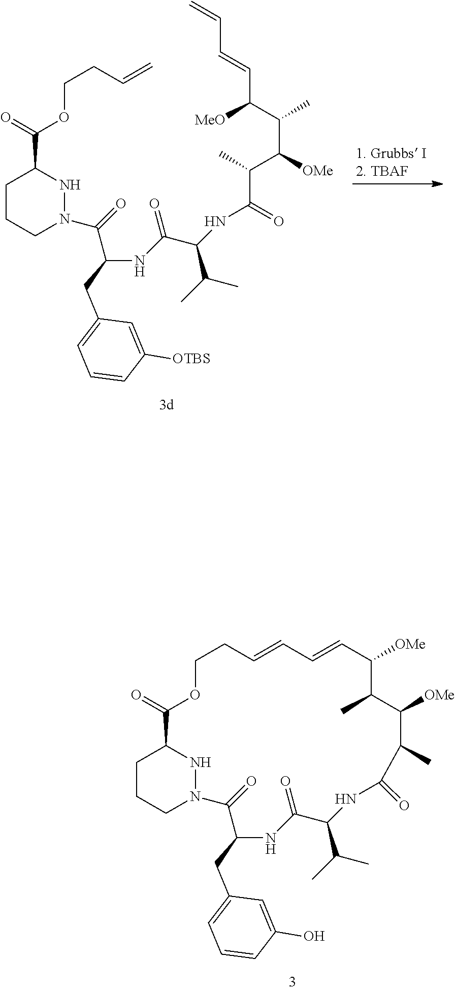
C1CCN(C(C(NC(C(C(C)C)NC(=O)C(C(C(C)C(C=CC=C)[MeO])[OMe])C)=O)CC2=CC=CC([OTBS])=C2)=O)NC1C(OCCC=C)=O.C1CCN2NC1C(=O)OCCC=CC=CC([OMe])C(C)C([OMe])C(C)C(=O)NC(C(C)C)C(=O)NC(CC1=CC=CC(O)=C1)C2=O
